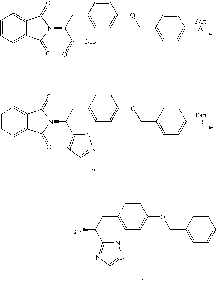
C1=CC=C2C(=C1)C(=O)N(C(C(N)=O)CC1=CC=C(OCC3=CC=CC=C3)C=C1)C2=O.C1=CC=C2C(=C1)C(=O)N(C(C1=NC=NN1)CC1=CC=C(OCC3=CC=CC=C3)C=C1)C2=O.C(C1=NC=NN1)(CC1=CC=C(OCC2=CC=CC=C2)C=C1)N
